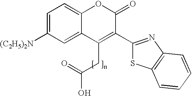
C1=C([(C2H5)2N])C=C2C(=C1)OC(=O)C(C1=NC3=C(S1)C=CC=C3)=C2CC(=O)O
